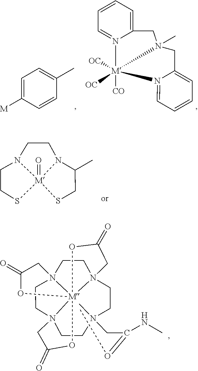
C1=C([M])C=CC(C)=C1.C12=CC=CC=N1[M]1([OC])([OC])([CO])N3=CC=CC=C3CN1(C)C2.S1CCN2CCN3C(C)CS[M]132=O.N123CCN45CCN6(CCN(CC(NC)=OC)(C)CC1)[M]24(OC(=O)C5)(OC(=O)C6)OC(=O)C3
